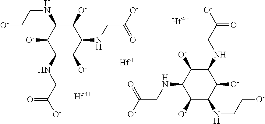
C(NC1C([O-])C(NCC([O-])=O)C([O-])C(NCC([O-])=O)C1[O-])C[O-].[O-]C1C(NCC(=O)[O-])C([O-])C(NCC[O-])C([O-])C1NCC([O-])=O.[Hf].[Hf].[Hf]
